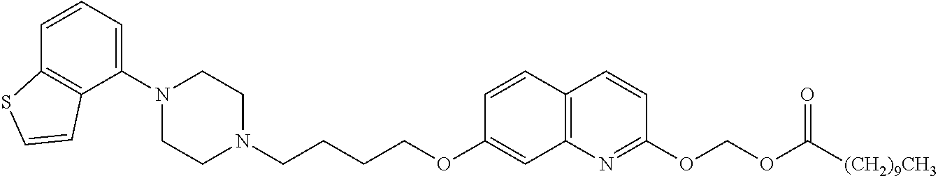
C1=CC2=C(C(N3CCN(CCCCOC4=CC5=C(C=C4)C=CC(OCOC([(CH2)9CH3])=O)=N5)CC3)=C1)C=CS2
